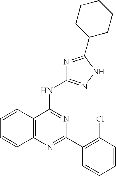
C12=C(N=C(C3=C(Cl)C=CC=C3)N=C1NC1=NNC(C3CCCCC3)=N1)C=CC=C2
